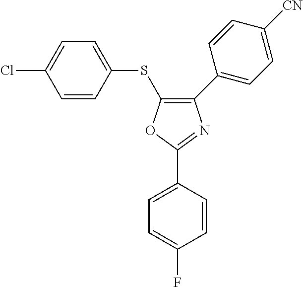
O1C(C2=CC=C(F)C=C2)=NC(C2=CC=C([CN])C=C2)=C1SC1=CC=C(Cl)C=C1
